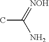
CC(=[NOH])N
